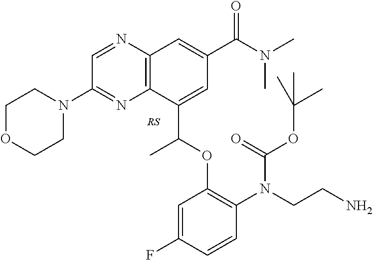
C12=C(N=CC(N3CCOCC3)=N1)C=C(C(N(C)C)=O)C=C2C(OC1=C(N(C(=O)OC(C)(C)C)CCN)C=CC(F)=C1)C
